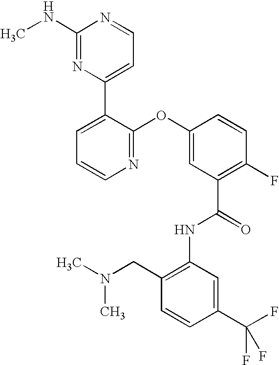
N1=C(OC2=CC(C(=O)NC3=C(CN(C)C)C=CC(C(F)(F)F)=C3)=C(F)C=C2)C(C2=CC=NC(NC)=N2)=CC=C1
